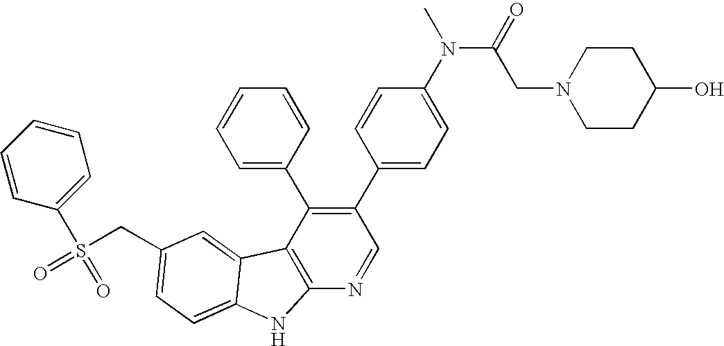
C(C1=CC=C2C(=C1)C1=C(N=CC(C3=CC=C(N(C)C(=O)CN4CCC(O)CC4)C=C3)=C1C1=CC=CC=C1)N2)S(=O)(C1=CC=CC=C1)=O
